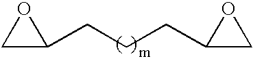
C1(CCCC2CO2)OC1
